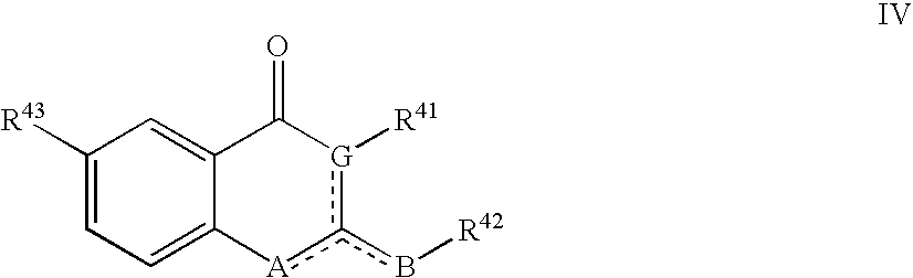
C1([R43])=CC=C2C(=C1)C(=O)[G]([R41])c(b[R42])[A]2
